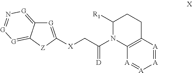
[G]1=C([X]CC(N2C3=C(CCC2[R1])[A]=[A][A]=[A]3)=[D])[Z]C2=[G][G]=N[G]=C12
